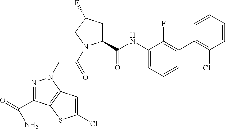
C1(C(NC2=CC=CC(C3=C(Cl)C=CC=C3)=C2F)=O)CC(F)CN1C(=O)CN1N=C(C(=O)N)C2=C1C=C(Cl)S2
